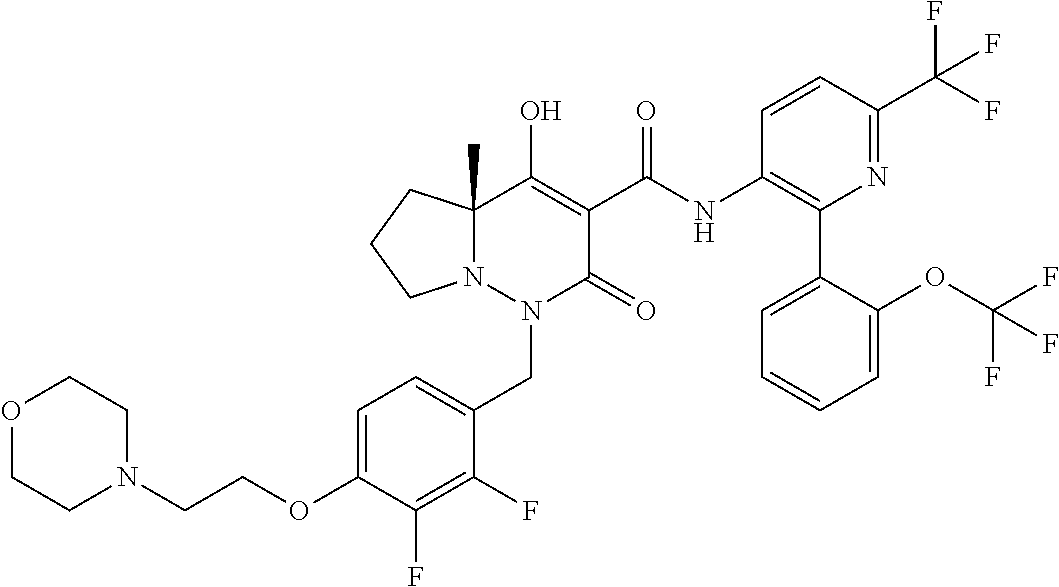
C1=C(OCCN2CCOCC2)C(F)=C(F)C(CN2C(=O)C(C(=O)NC3=C(C4=CC=CC=C4OC(F)(F)F)N=C(C(F)(F)F)C=C3)=C(O)C3(C)N2CCC3)=C1
